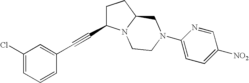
C(#CC1CCC2N1CCN(C1=CC=C([NO2])C=N1)C2)C1=CC(Cl)=CC=C1
